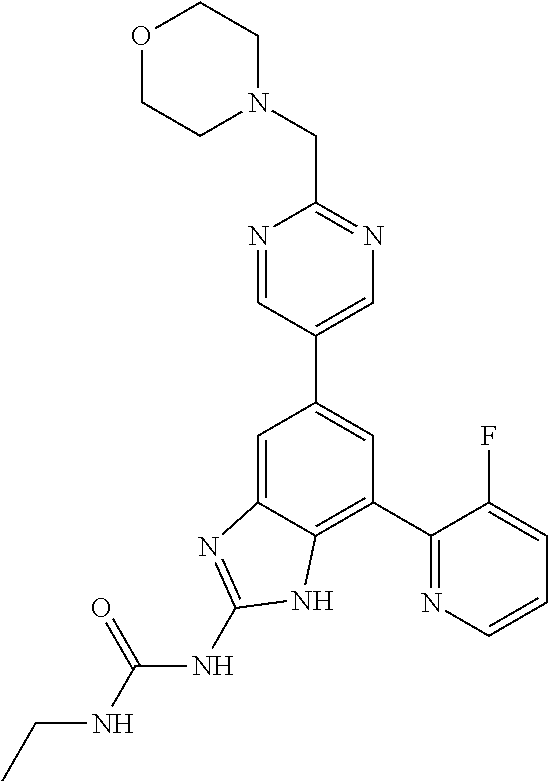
C1(C2=NC=CC=C2F)=C2C(=CC(C3=CN=C(CN4CCOCC4)N=C3)=C1)N=C(NC(NCC)=O)N2
